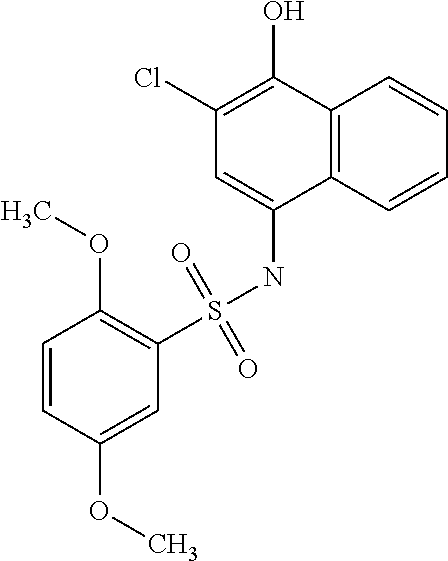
C12=C(C=CC=C1)C(NS(C1=C(OC)C=CC(OC)=C1)(=O)=O)=CC(Cl)=C2O
